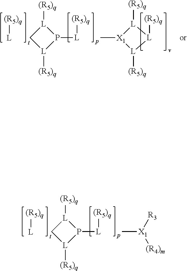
[L]1([(R5)q])C[L]([(R5)q])P1[L][(R5)q].[(R5)q][L].[L]1([(R5)q])[X1](C)[L]([(R5)q])[L]1[(R5)q].[L]1([(R5)q])C[L]([(R5)q])P1[L][(R5)q].[(R5)q][L].[X1](C)([R3])[(R4)m]
